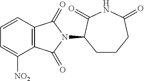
C1CCC(=O)NC(=O)C1N1C(=O)C2=C(C1=O)C([NO2])=CC=C2
